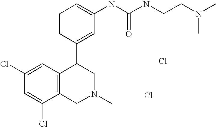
C1(Cl)=CC(Cl)=CC2=C1CN(C)CC2C1=CC(NC(NCCN(C)C)=O)=CC=C1.Cl.Cl
